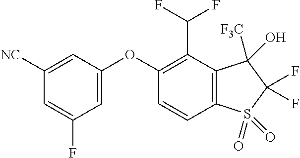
O(C1=CC(F)=CC([NC])=C1)C1=C(C(F)F)C2=C(C=C1)S(=O)(=O)C(F)(F)C2(O)[F3C]
